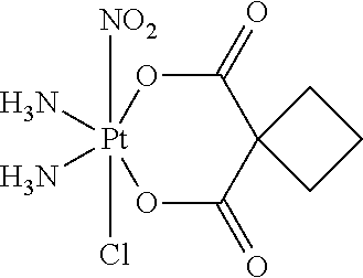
O1[Pt]([NO2])(Cl)(N)(N)OC(=O)C2(C1=O)CCC2
